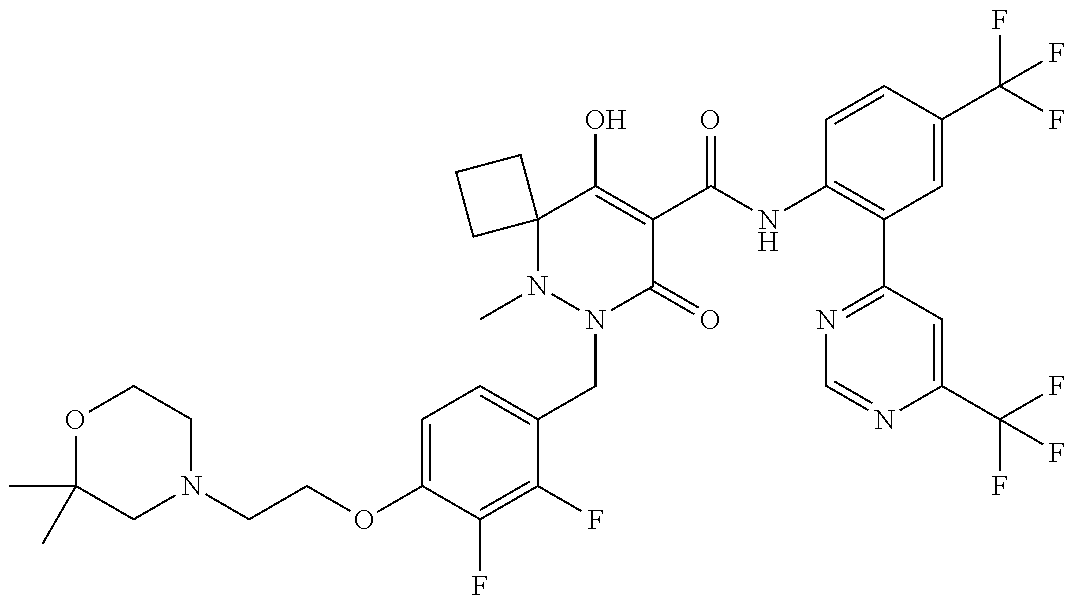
N1(C)N(CC2=CC=C(OCCN3CCOC(C)(C)C3)C(F)=C2F)C(=O)C(C(NC2=C(C3=NC=NC(C(F)(F)F)=C3)C=C(C(F)(F)F)C=C2)=O)=C(O)C12CCC2
